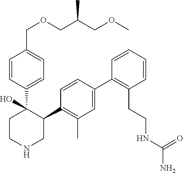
C1(C2=C(C)C=C(C3=C(CCNC(N)=O)C=CC=C3)C=C2)C(C2=CC=C(COCC(COC)C)C=C2)(O)CCNC1
